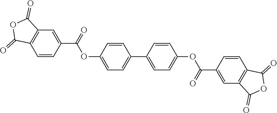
C1=CC(OC(C2=CC3=C(C=C2)C(=O)OC3=O)=O)=CC=C1C1=CC=C(OC(C2=CC3=C(C=C2)C(=O)OC3=O)=O)C=C1
